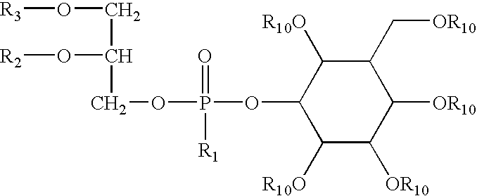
[R3]OCC(O[R2])COP(OC1C([R10O])C([OR10])C([OR10])C(C[OR10])C1[R10O])(=O)[R1]
